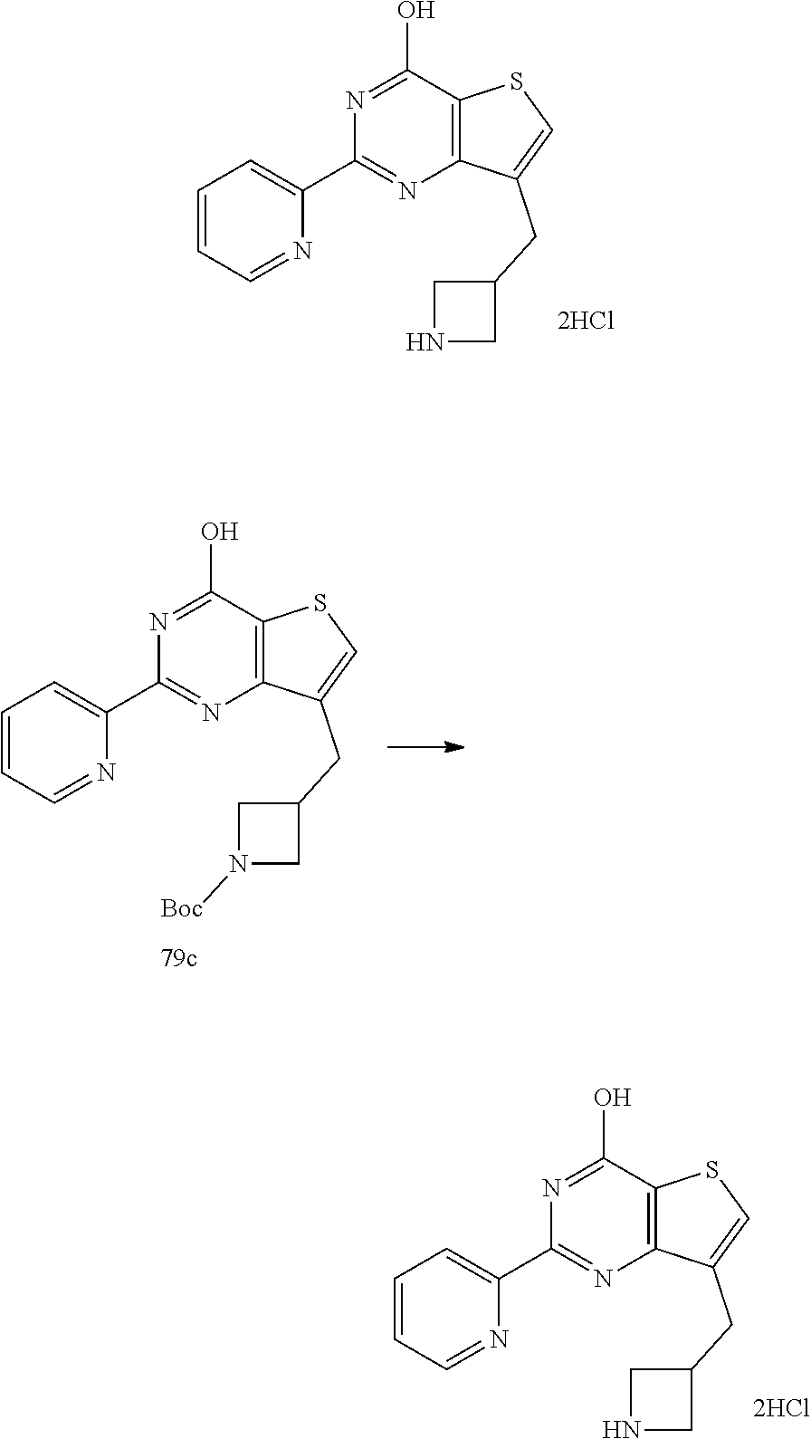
N1=C(O)C2=C(N=C1C1=CC=CC=N1)C(CC1CNC1)=CS2.N1=C(O)C2=C(N=C1C1=CC=CC=N1)C(CC1CN([Boc])C1)=CS2.N1=C(O)C2=C(N=C1C1=CC=CC=N1)C(CC1CNC1)=CS2
